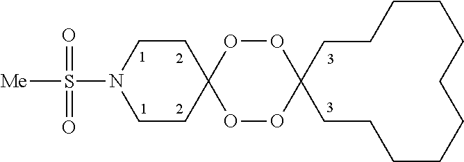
C1CC2(CCCCCCCCC1)OOC1(OO2)CCN(S([Me])(=O)=O)CC1
